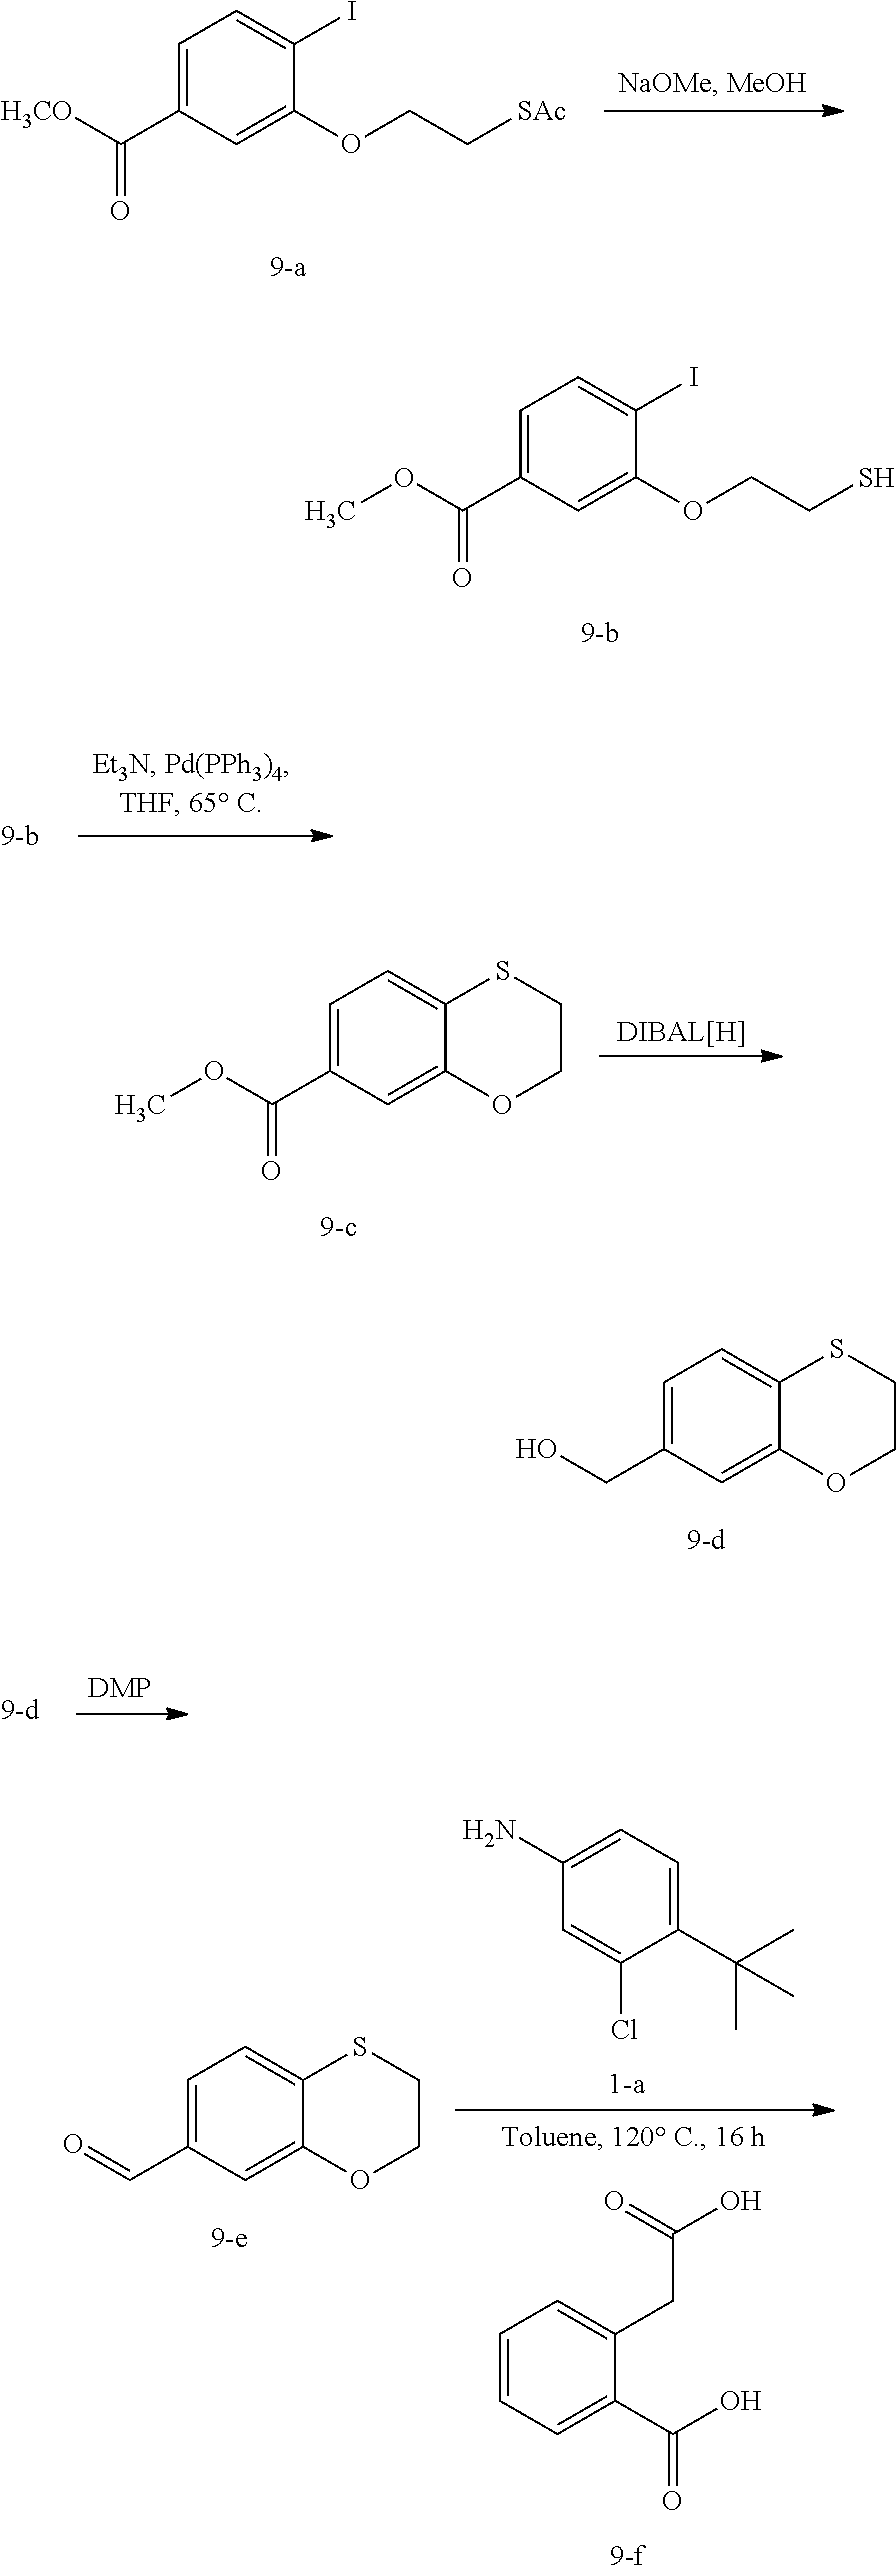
C1=C(C([H3CO])=O)C=C(OCC[SAc])C(I)=C1.C1=C(C(OC)=O)C=C(OCCS)C(I)=C1.C1=C(C(OC)=O)C=C2C(=C1)SCCO2.C1=C(CO)C=C2C(=C1)SCCO2.C1=C(C=O)C=C2C(=C1)SCCO2.C1(N)=CC=C(C(C)(C)C)C(Cl)=C1.C1=CC=C(C(O)=O)C(CC(O)=O)=C1
